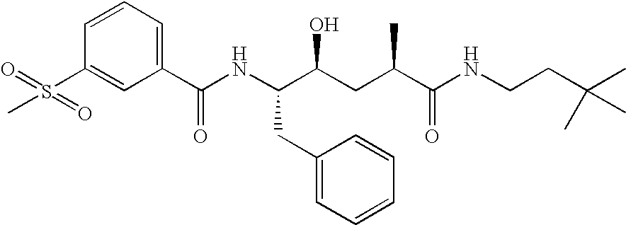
C1=CC=C(C(NC(C(CC(C(NCCC(C)(C)C)=O)C)O)CC2=CC=CC=C2)=O)C=C1S(=O)(=O)C
